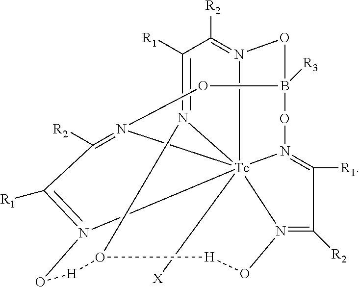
C1([R1])=N2[Tc]3456([X])N(=C1[R2])OB1([R3])ON3=C([R1])C([R2])=N4O[H]O2[H]ON5=C([R1])C([R2])=N6O1
